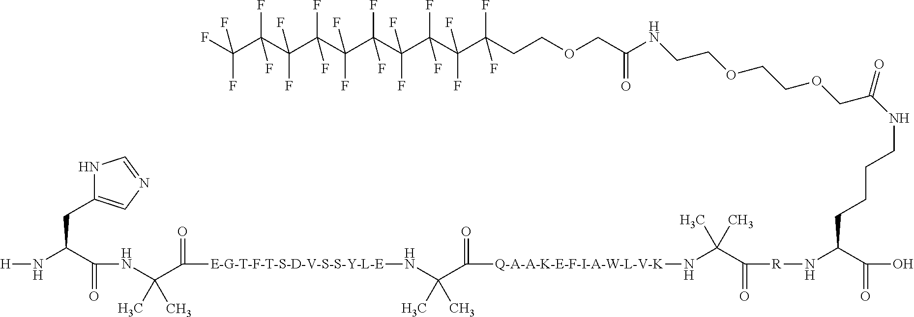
N1C(CC(N[H])C(NC(C([E-G-T-F-T-S-D-V-S-S-Y-L-E]NC(C([Q-A-A-K-E-F-I-A-W-L-V-K]NC(C([R]NC(CCCCNC(=O)COCCOCCNC(COCCC(C(C(C(C(C(C(C(C(C(F)(F)F)(F)F)(F)F)(F)F)(F)F)(F)F)(F)F)(F)F)(F)F)(F)F)=O)C(O)=O)=O)(C)C)=O)(C)C)=O)(C)C)=O)=CN=C1
